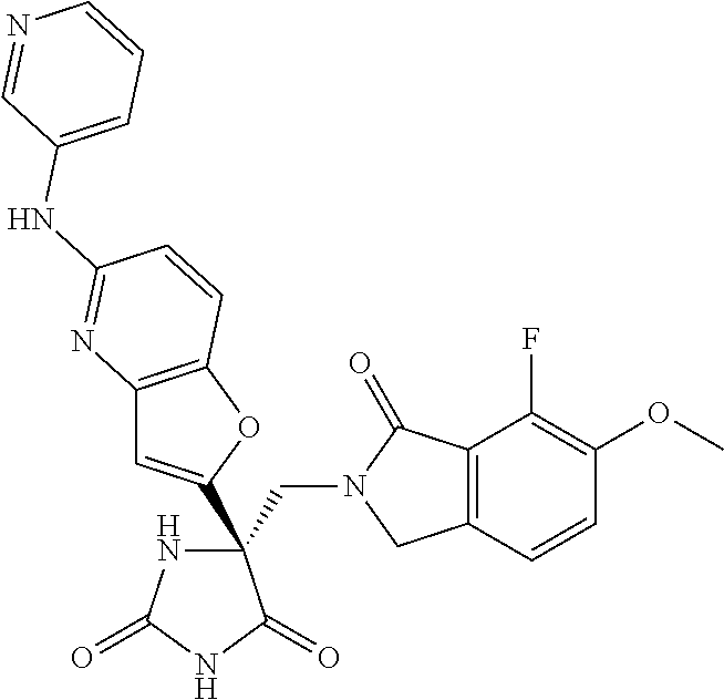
C(C1(C2=CC3=C(O2)C=CC(NC2=CC=CN=C2)=N3)NC(=O)NC1=O)N1CC2=C(C1=O)C(F)=C(OC)C=C2
